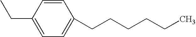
CCC1=CC=C(CCCCCC)C=C1
